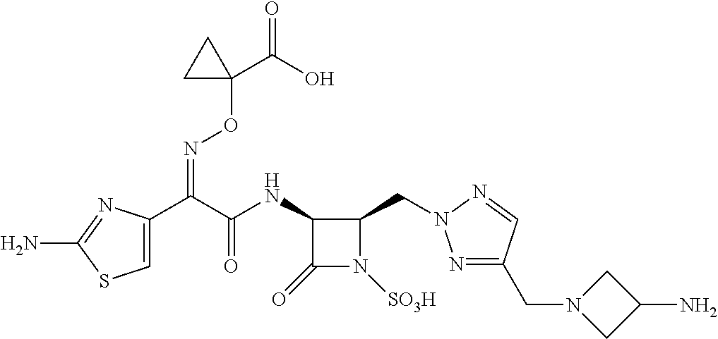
C1=C(C(C(NC2C(=O)N([SO3H])C2CN2N=C(CN3CC(N)C3)C=N2)=O)=NOC2(C(=O)O)CC2)N=C(N)S1
